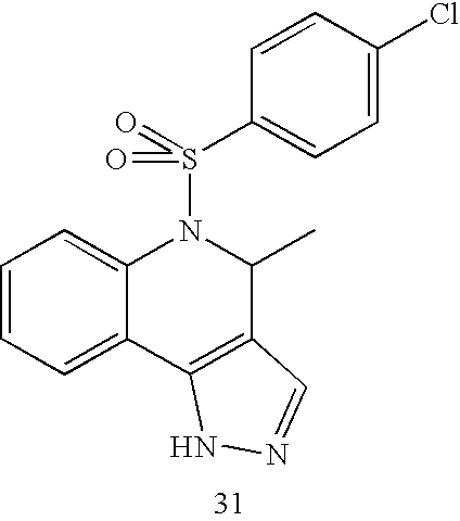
C12=C(C3=CC=CC=C3N(S(=O)(C3=CC=C(Cl)C=C3)=O)C1C)NN=C2
